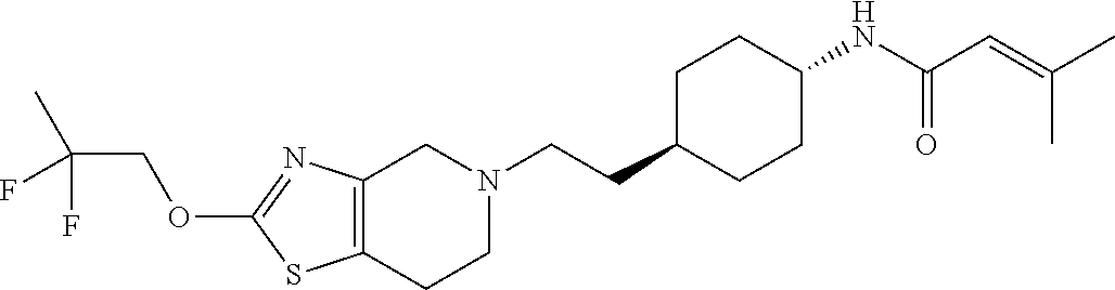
C12=C(CCN(CCC3CCC(NC(C=C(C)C)=O)CC3)C1)SC(OCC(C)(F)F)=N2
